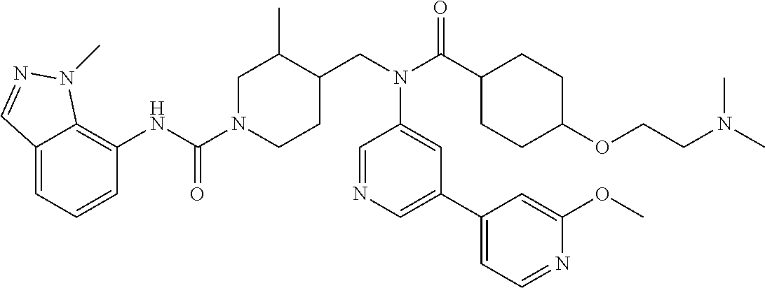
C(N1CCC(CN(C(C2CCC(OCCN(C)C)CC2)=O)C2=CC(C3=CC=NC(OC)=C3)=CN=C2)C(C)C1)(NC1=C2C(=CC=C1)C=NN2C)=O
